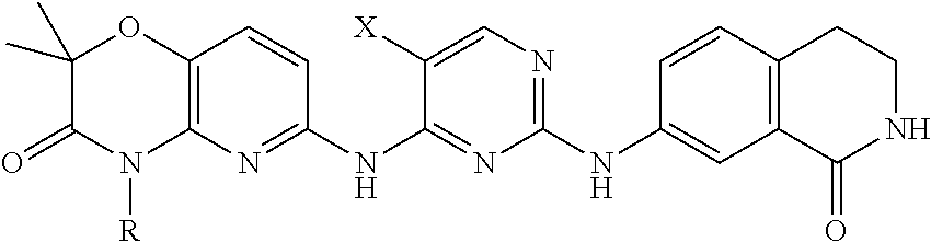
N1=C(NC2=NC(NC3=CC4=C(C=C3)CCNC4=O)=NC=C2[X])C=CC2=C1N([R])C(=O)C(C)(C)O2
